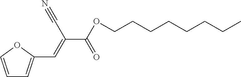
C1=COC(C=C(C#N)C(=O)OCCCCCCCC)=C1
